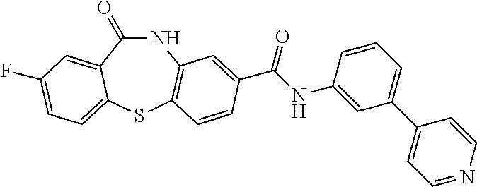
N1C(=O)C2=CC(F)=CC=C2SC2=C1C=C(C(NC1=CC(C3=CC=NC=C3)=CC=C1)=O)C=C2
